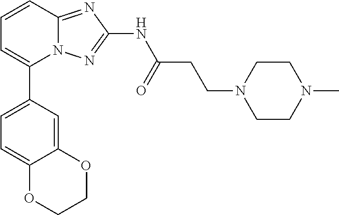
C1=CC2=NC(NC(CCN3CCN(C)CC3)=O)=NN2C(C2=CC=C3C(=C2)OCCO3)=C1
